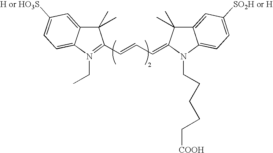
C1(C)(C)C2=CC([H or HO3S])=CC=C2N(CC)=C1C=CC=C1C(C)(C)C2=CC([SO2H or H])=CC=C2N1CCCCC[COOH]
